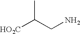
CC(CN)[HO2C]
